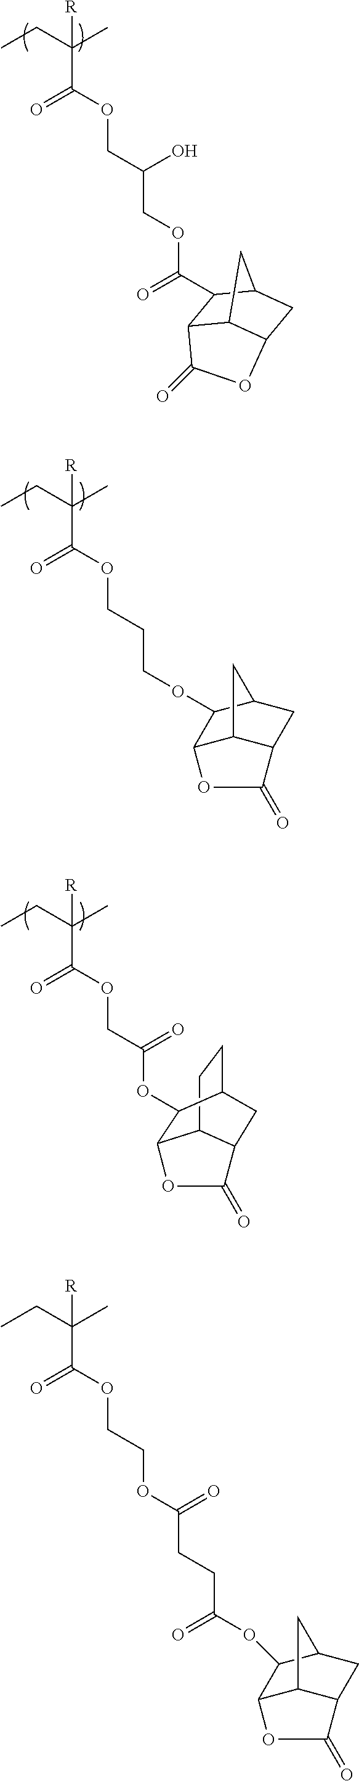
C12CCC3C(OC(COC(C([R])(CC)C)=O)=O)C1OC(=O)C2C3.[R]C(CC)(C)C(OCC(O)COC(=O)C1C2C3C(CC1C3)OC2=O)=O.[R]C(CC)(C)C(OCCCOC1C2C3C(CC1C3)C(=O)O2)=O.[R]C(CC)(C)C(OCCOC(CCC(OC1C2C3C(CC1C3)C(=O)O2)=O)=O)=O
